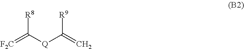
[F2C]=C([Q]C(=C)[R9])[R8]
